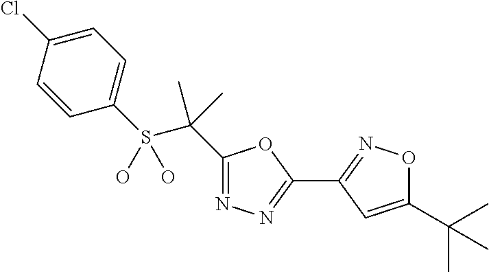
C1=C(Cl)C=CC(S(C(C)(C)C2=NN=C(C3=NOC(C(C)(C)C)=C3)O2)(O)O)=C1
